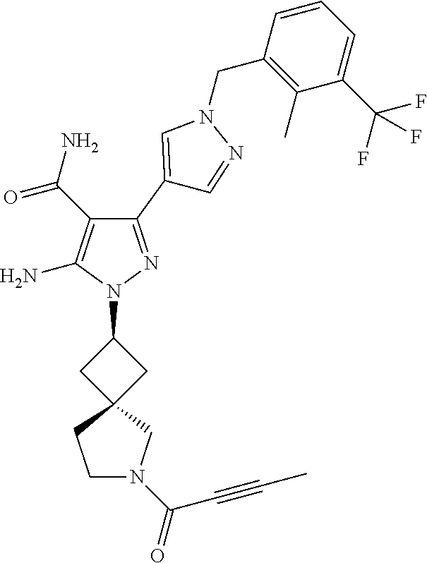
C1(C(N)=O)=C(N)N(C2CC3(C2)CCN(C(C#CC)=O)C3)N=C1C1=CN(CC2=C(C)C(C(F)(F)F)=CC=C2)N=C1
